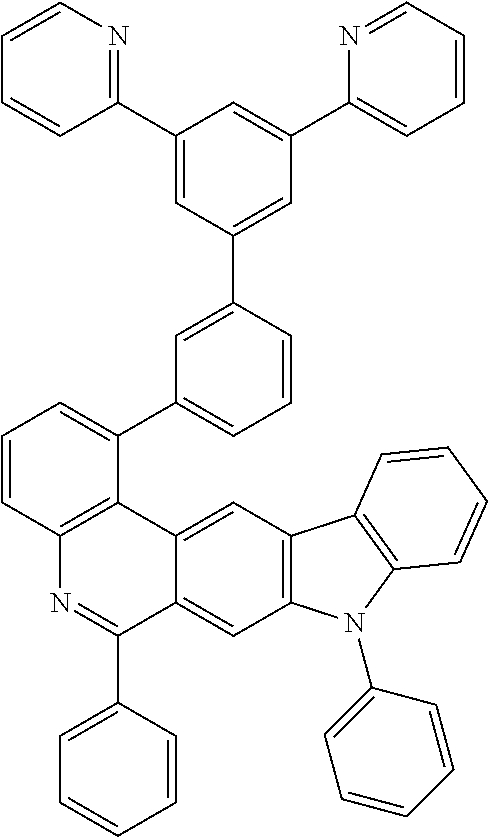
C1=CN=C(C2=CC(C3=CC(C4=CC=CC5=C4C4=CC6=C(C=C4C(C4=CC=CC=C4)=N5)N(C4=CC=CC=C4)C4=C6C=CC=C4)=CC=C3)=CC(C3=CC=CC=N3)=C2)C=C1
